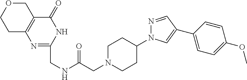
C1C2=C(COC1)C(=O)NC(CNC(=O)CN1CCC(N3N=CC(C4=CC=C(OC)C=C4)=C3)CC1)=N2
